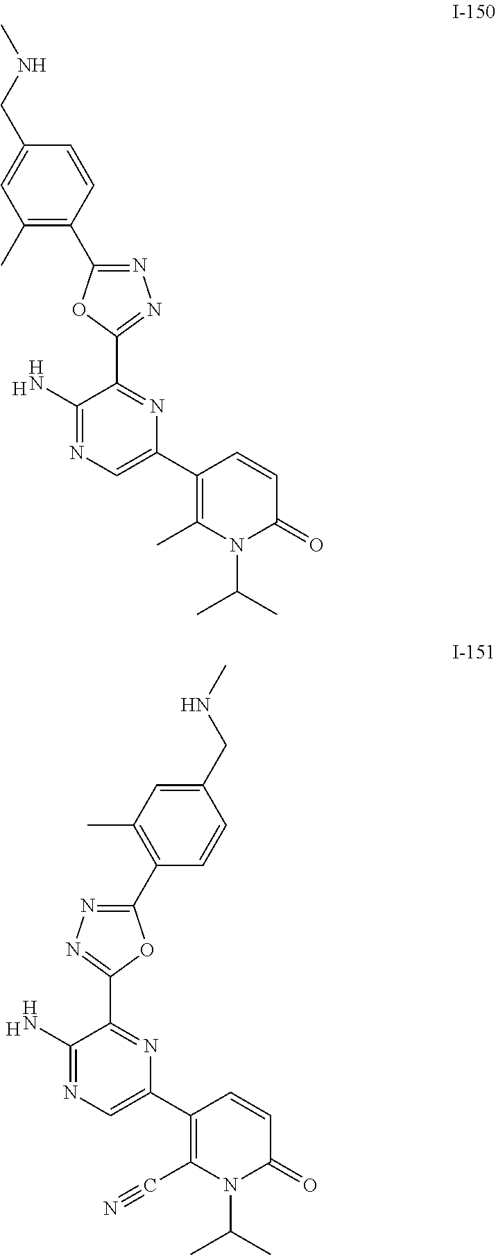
N1=C(C2=C(C)C=C(CNC)C=C2)OC(C2=NC(C3=C(C)N(C(C)C)C(=O)C=C3)=CN=C2N)=N1.[H].[H].C1(C2=C(C)C=C(CNC)C=C2)=NN=C(C2=NC(C3=C(C#N)N(C(C)C)C(=O)C=C3)=CN=C2N)O1
